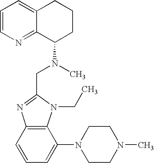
C1=CN=C2C(=C1)CCCC2N(CC1=NC2=C(N1CC)C(N1CCN(C)CC1)=CC=C2)C
